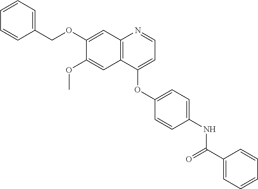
C12=C(C(OC3=CC=C(NC(C4=CC=CC=C4)=O)C=C3)=CC=N1)C=C(OC)C(OCC1=CC=CC=C1)=C2
